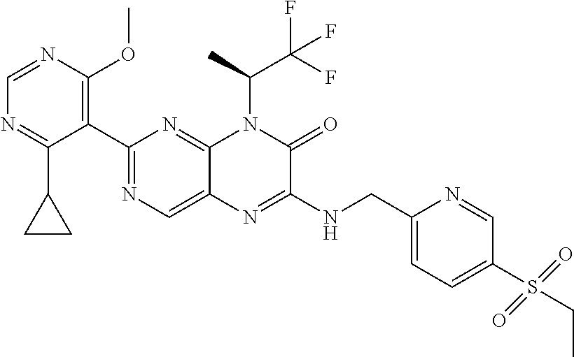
C1(C2=NC=C3C(=N2)N(C(C(F)(F)F)C)C(=O)C(NCC2=CC=C(S(CC)(=O)=O)C=N2)=N3)=C(OC)N=CN=C1C1CC1
